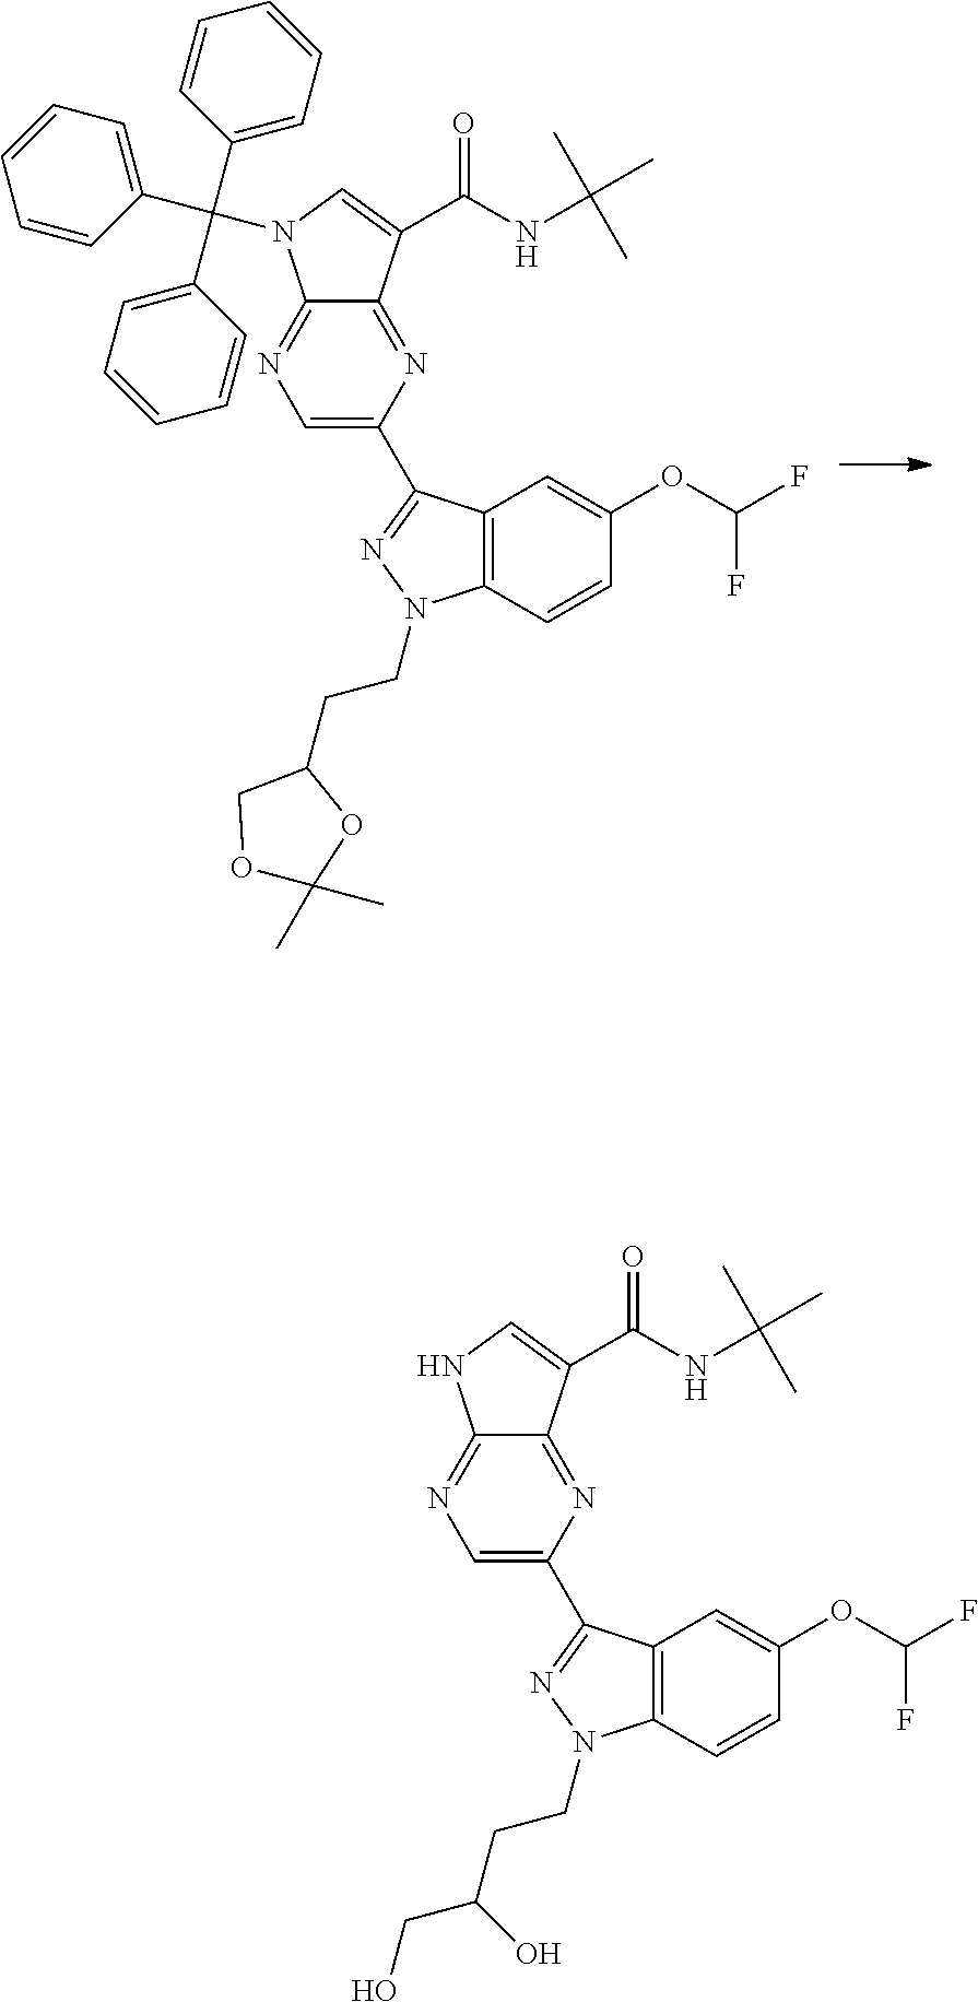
C1=C(C2=NN(CCC3COC(C)(C)O3)C3=C2C=C(OC(F)F)C=C3)N=C2C(=N1)N(C(C1=CC=CC=C1)(C1=CC=CC=C1)C1=CC=CC=C1)C=C2C(NC(C)(C)C)=O.C1=C(C2=NN(CCC(O)CO)C3=C2C=C(OC(F)F)C=C3)N=C2C(=N1)NC=C2C(NC(C)(C)C)=O
